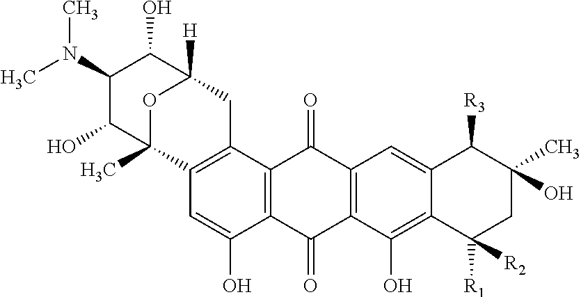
C12=C(C3=C(C(O)=C1)C(=O)C1=C(C3=O)C=C3C(=C1O)C([R2])([R1])CC(O)(C)C3[R3])CC1([H])OC2(C)C(O)C(N(C)C)C1O
